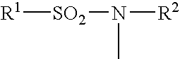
[R1][SO2]N([R2])C
